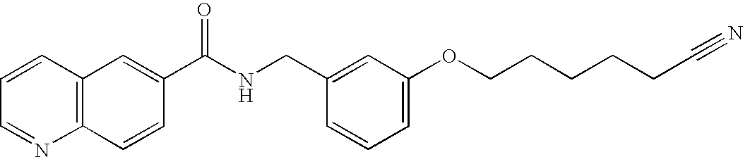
C1=CC=NC2=C1C=C(C(NCC1=CC(OCCCCCC#N)=CC=C1)=O)C=C2
